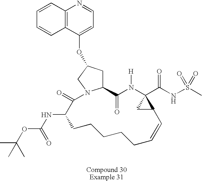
C12CC(OC3=CC=NC4=C3C=CC=C4)CN1C(=O)C(NC(=O)OC(C)(C)C)CCCCCC=CC1C(C(NS(C)(=O)=O)=O)(N([H])C2=O)C1
